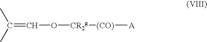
CC(C)=CO[CR2g][(CO)][A]
